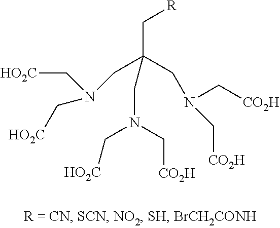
[HO2C]CN(C[HO2C])CC(CN(C[CO2H])C[CO2H])(C[R])CN(C[HO2C])C[CO2H]
